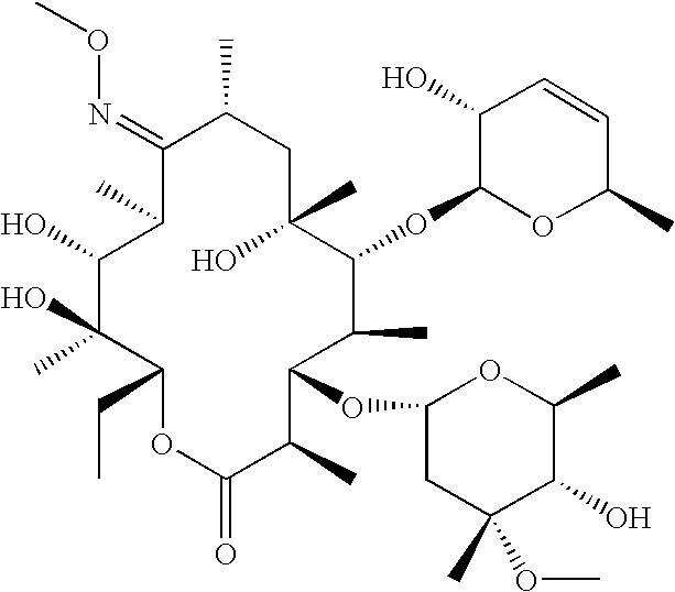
C1(=NOC)C(C)C(O)C(O)(C)C(CC)OC(=O)C(C)C(OC2CC(C)(OC)C(O)C(C)O2)C(C)C(OC2OC(C)C=CC2O)C(C)(O)CC1C
